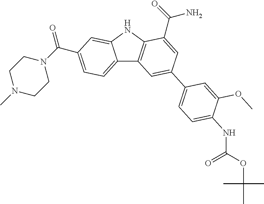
C12=CC=C(C(N3CCN(C)CC3)=O)C=C1NC1=C2C=C(C2=CC=C(NC(OC(C)(C)C)=O)C(OC)=C2)C=C1C(=O)N
